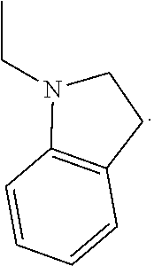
C12=C(C=CC=C1)N(CC)CC2
